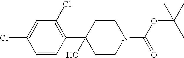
C1=CC(C2(O)CCN(C(OC(C)(C)C)=O)CC2)=C(Cl)C=C1Cl
